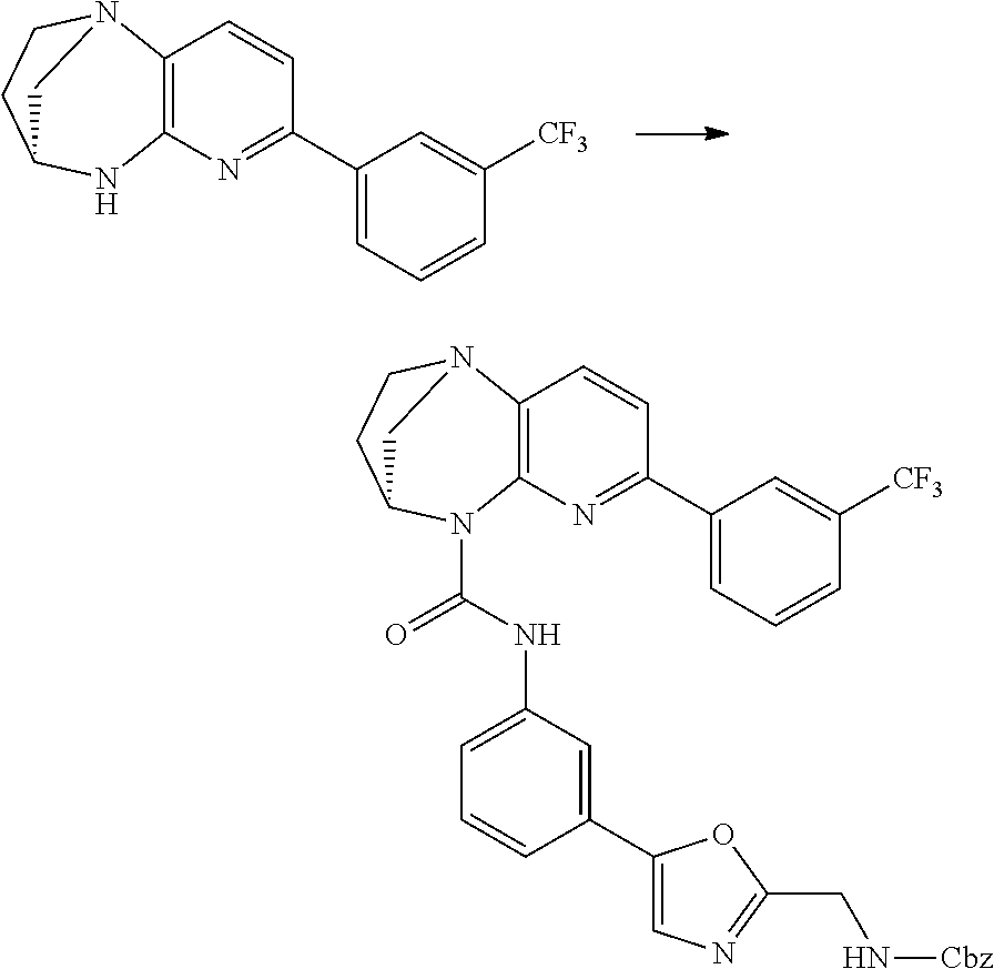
C12=C(N=C(C3=CC=CC([CF3])=C3)C=C1)N(C(NC1=CC=CC(C3=CN=C(CN[Cbz])O3)=C1)=O)C1CCN2C1.C12=C(N=C(C3=CC=CC([CF3])=C3)C=C1)NC1CCN2C1
